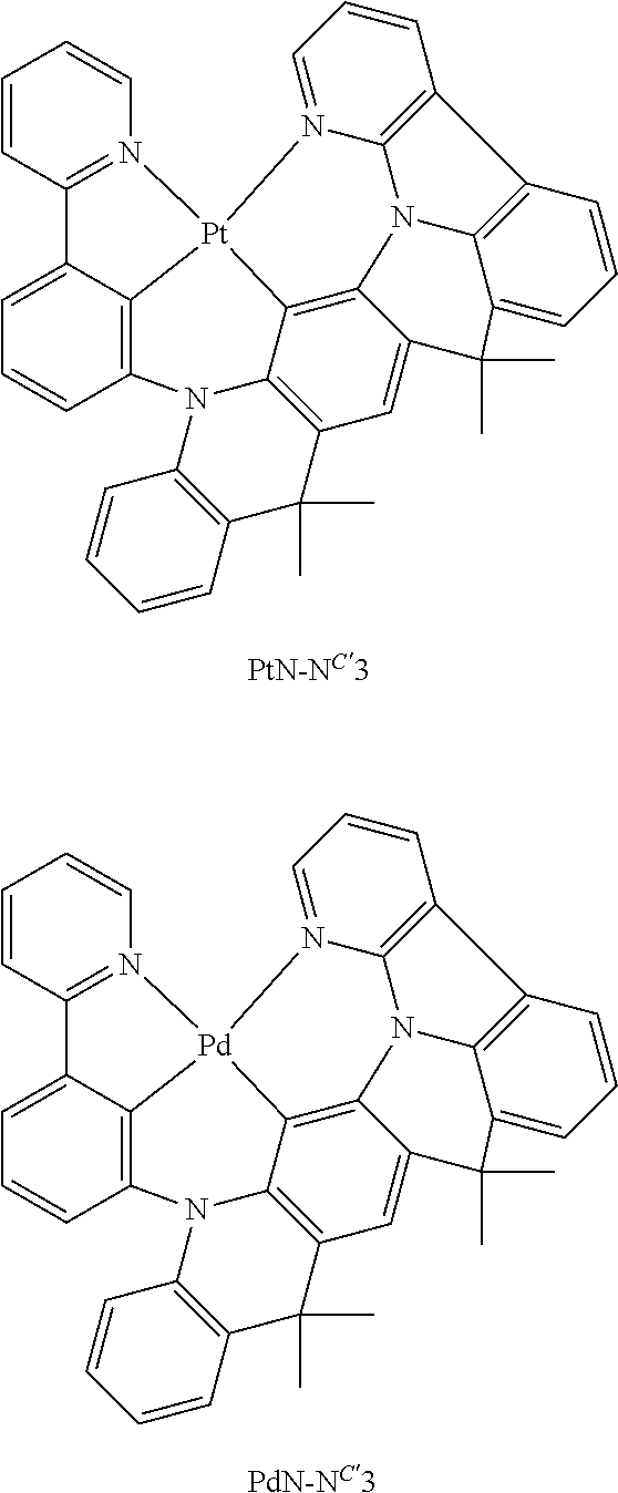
C12=N([Pt]34C5=C(C=CC=C15)N1C5=C(C=C6C(=C35)N3C5=C(C=CC=N54)C4=C3C(=CC=C4)C6(C)C)C(C)(C)C3=C1C=CC=C3)C=CC=C2.[PtN-NC3].C12=N([Pd]34C5=C(C=CC=C15)N1C5=C(C=C6C(=C35)N3C5=C(C=CC=N54)C4=C3C(=CC=C4)C6(C)C)C(C)(C)C3=C1C=CC=C3)C=CC=C2.[PdN-NC3]
